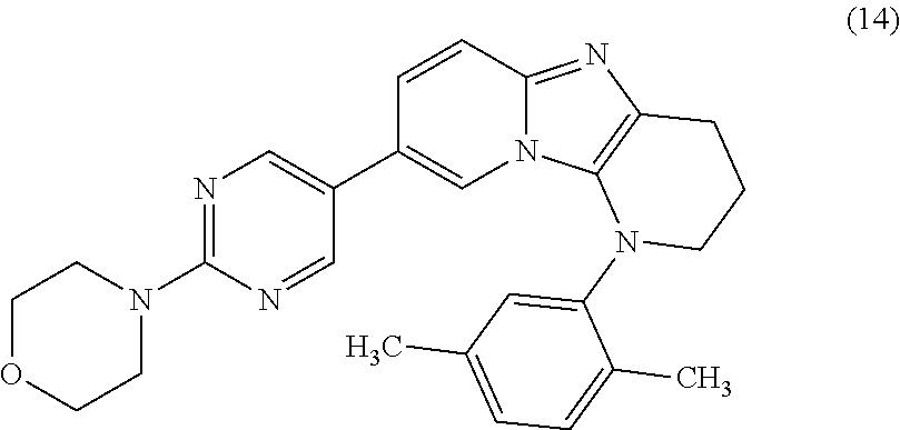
C1=CC2=NC3=C(N2C=C1C1=CN=C(N2CCOCC2)N=C1)N(C1=CC(C)=CC=C1C)CCC3
